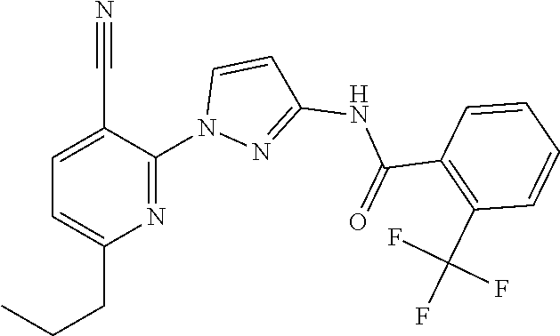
C(C1=CC=C(CCC)N=C1N1N=C(NC(C2=C(C(F)(F)F)C=CC=C2)=O)C=C1)#N
